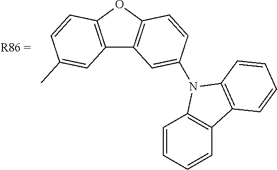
C12=C(OC3=C1C=C(N1C4=C(C=CC=C4)C4=C1C=CC=C4)C=C3)C=CC(C)=C2
